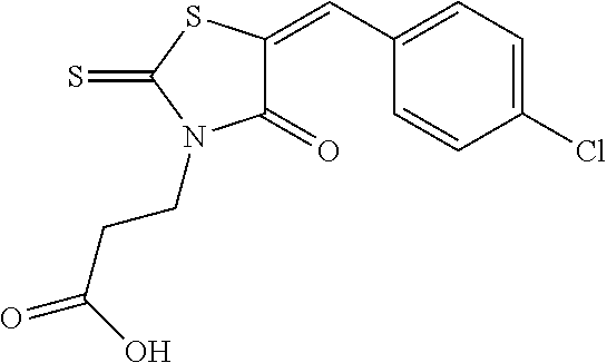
C1(=O)C(=CC2=CC=C(Cl)C=C2)SC(=S)N1CCC(=O)O
